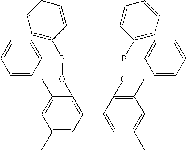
C1(C)=CC(C2=CC(C)=CC(C)=C2OP(C2=CC=CC=C2)C2=CC=CC=C2)=C(OP(C2=CC=CC=C2)C2=CC=CC=C2)C(C)=C1
